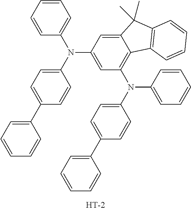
C1=CC=CC(N(C2=CC=C(C3=CC=CC=C3)C=C2)C2=CC(N(C3=CC=C(C4=CC=CC=C4)C=C3)C3=CC=CC=C3)=C3C(=C2)C(C)(C)C2=C3C=CC=C2)=C1.[H]
